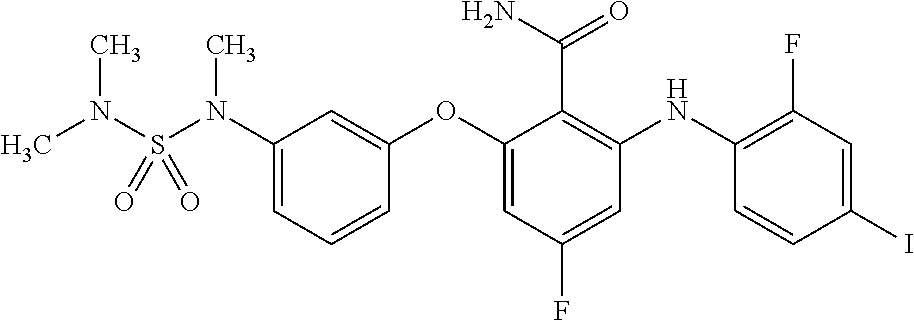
C1(OC2=CC(F)=CC(NC3=C(F)C=C(I)C=C3)=C2C(N)=O)=CC(N(S(N(C)C)(=O)=O)C)=CC=C1
